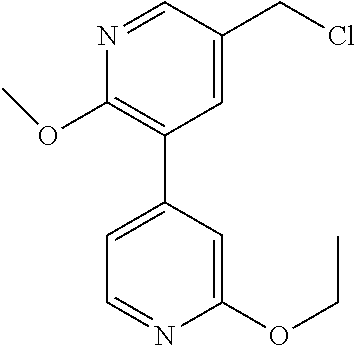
C1(OC)=C(C2=CC=NC(OCC)=C2)C=C(CCl)C=N1
